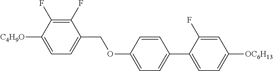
C1(F)=C(F)C([C4H9O])=CC=C1COC1=CC=C(C2=CC=C([OC6H13])C=C2F)C=C1
